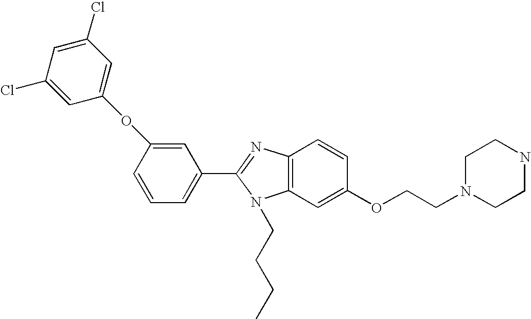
C1(C2=NC3=C(N2CCCC)C=C(OCCN2CCNCC2)C=C3)=CC=CC(OC2=CC(Cl)=CC(Cl)=C2)=C1
